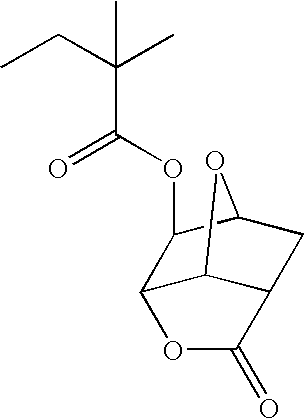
O(C(C(CC)(C)C)=O)C1C2C3C(CC1O3)C(=O)O2
